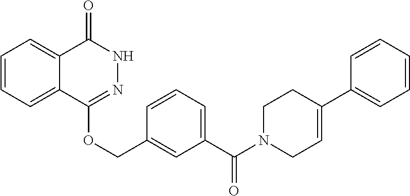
C1=CC=C2C(=C1)C(=O)NN=C2OCC1=CC(C(N2CCC(C3=CC=CC=C3)=CC2)=O)=CC=C1
